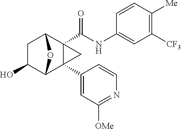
C1C(O)C2C3(C4=CC([OMe])=NC=C4)C(C(NC4=CC([CF3])=C([Me])C=C4)=O)(C1O2)C3
